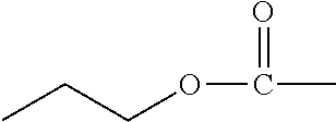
C(=O)(C)OCCC
